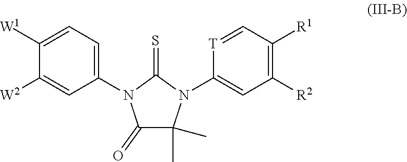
C1([W1])=CC=C(N2C(=O)C(C)(C)N(C3=CC([R2])=C([R1])C=[T]3)C2=S)C=C1[W2]
